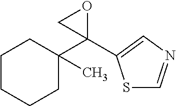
S1C=NC=C1C1(C2(C)CCCCC2)OC1
